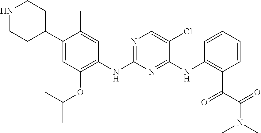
N1CCC(C2=CC(OC(C)C)=C(NC3=NC=C(Cl)C(NC4=C(C(=O)C(=O)N(C)C)C=CC=C4)=N3)C=C2C)CC1
